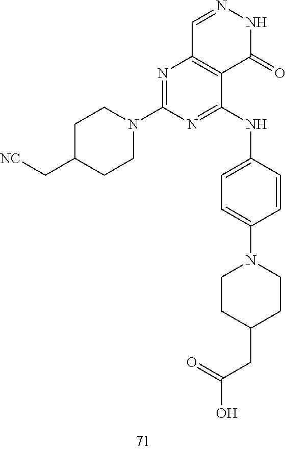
C1=NNC(=O)C2=C1N=C(N1CCC(C[NC])CC1)N=C2NC1=CC=C(N2CCC(CC(=O)O)CC2)C=C1
